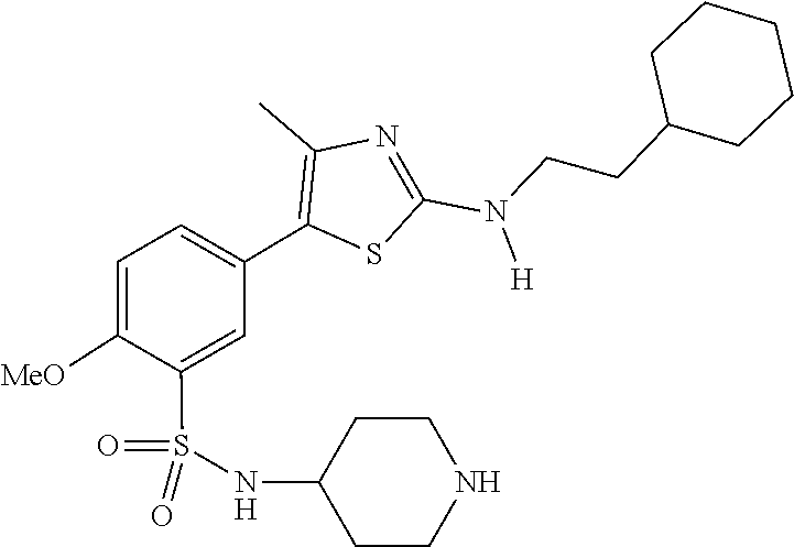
C1(CCN(C2=NC(C)=C(C3=CC=C([MeO])C(S(=O)(=O)NC4CCNCC4)=C3)S2)[H])CCCCC1
